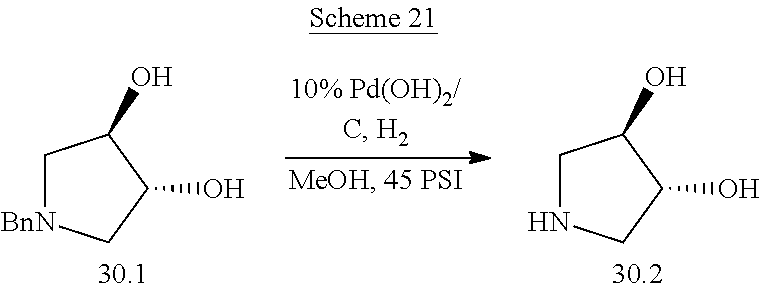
C1[BnN]CC(O)C1O.C1NCC(O)C1O
